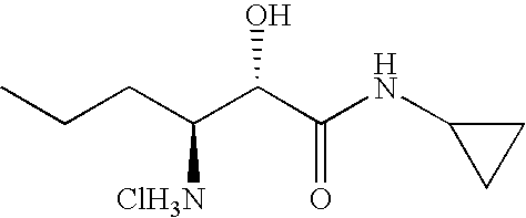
CCCC(C(C(NC1CC1)=O)O)[ClH3N]
